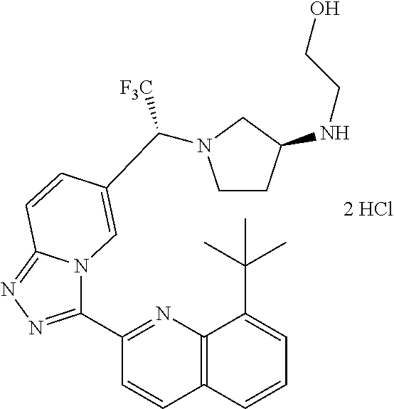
C1(C2=NN=C3N2C=C(C([F3C])N2CCC(NCCO)C2)C=C3)=NC2=C(C=C1)C=CC=C2C(C)(C)C
